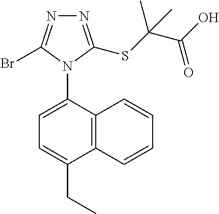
C12=C(C(N3C(Br)=NN=C3SC(C(O)=O)(C)C)=CC=C1CC)C=CC=C2
